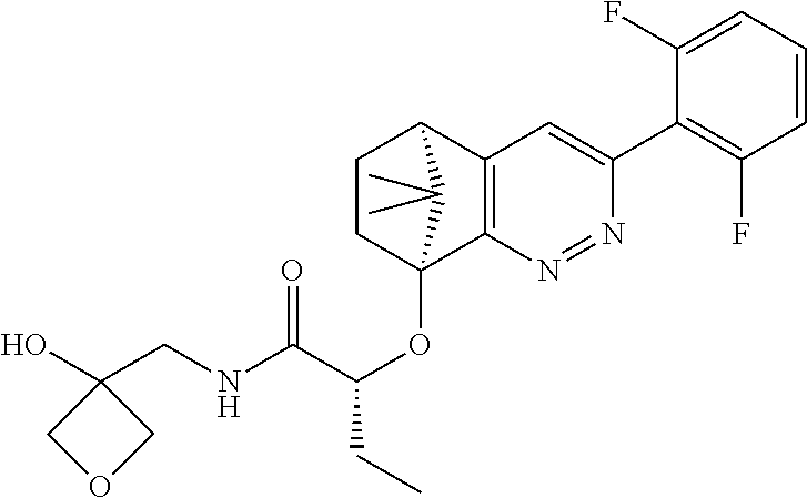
C1CC2(OC(C(NCC3(O)COC3)=O)CC)C3=C(C1C2(C)C)C=C(C1=C(F)C=CC=C1F)N=N3
